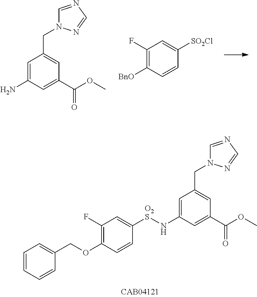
C1=C(N)C=C(C(OC)=O)C=C1CN1C=NC=N1.C1(F)=C([BnO])C=CC([SO2Cl])=C1.C1=C(N[O2S]C2=CC(F)=C(OCC3=CC=CC=C3)C=C2)C=C(C(OC)=O)C=C1CN1C=NC=N1
